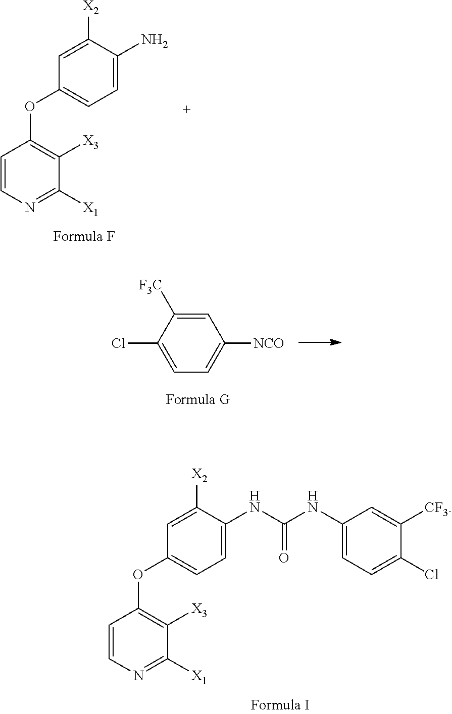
C1=CN=C([X1])C([X3])=C1OC1=CC=C(N)C([X2])=C1.C1=C([X2])C(NC(NC2=CC=C(Cl)C([CF3])=C2)=O)=CC=C1OC1=C([X3])C([X1])=NC=C1.C1=C(Cl)C([F3C])=CC([NCO])=C1
